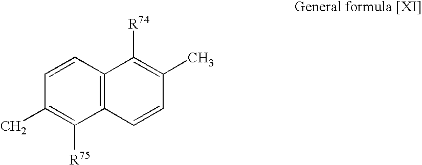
C12=C(C=CC(C)=C1[R75])C([R74])=C(C)C=C2
